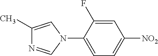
C1(C)=CN(C2=CC=C([NO2])C=C2F)C=N1
